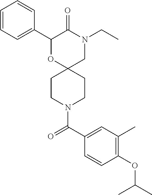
C1(C2=CC=CC=C2)OC2(CN(CC)C1=O)CCN(C(C1=CC(C)=C(OC(C)C)C=C1)=O)CC2
